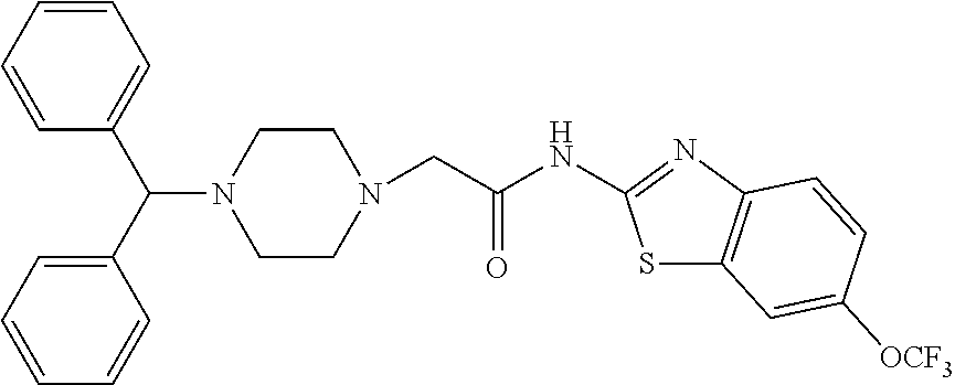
C1CN(CC(NC2=NC3=C(S2)C=C([OCF3])C=C3)=O)CCN1C(C1=CC=CC=C1)C1=CC=CC=C1
